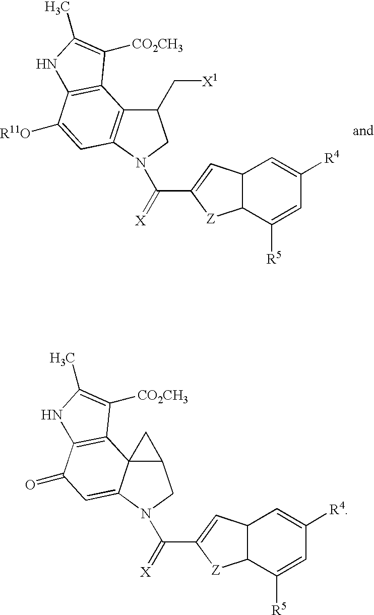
C12C3(C(=CC(=O)C4=C3C([CO2CH3])=C(C)N4)N(C(=[X])C3=CC4C([Z]3)C([R5])=CC([R4])=C4)C1)C2.C1(C[X1])C2=C(N(C(=[X])C3=CC4C([Z]3)C([R5])=CC([R4])=C4)C1)C=C([R11O])C1=C2C([CO2CH3])=C(C)N1
